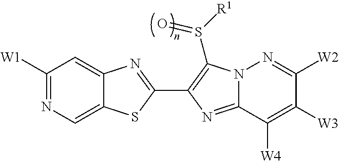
C1([W1])=NC=C2C(=C1)N=C(C1=C(S([R1])=O)N3C(=N1)C([W4])=C([W3])C([W2])=N3)S2
